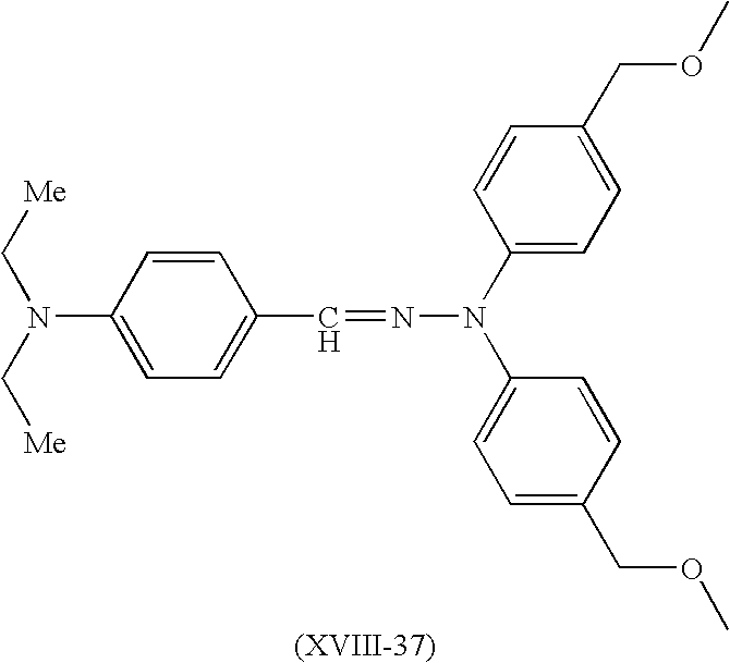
[Me]CN(C[Me])C1=CC=C(C=NN(C2=CC=C(COC)C=C2)C2=CC=C(COC)C=C2)C=C1
